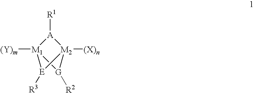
[R1][A]1[M1]2([(Y)m])[G]([R2])[M2]1([(X)n])[E]2[R3]
